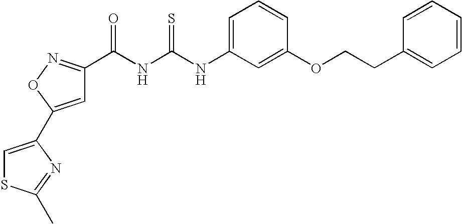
C1=C(C2=CSC(C)=N2)ON=C1C(NC(NC1=CC=CC(OCCC2=CC=CC=C2)=C1)=S)=O
